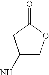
C1(N)COC(=O)C1
